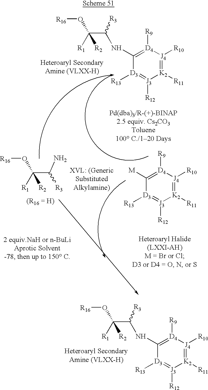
[K2]1([R11])=[J4]([R10])[D4]([R9])=C(NC(C([R1])(O[R16])[R2])[R3])[D3]([R13])=[J3]1[R12].[K2]1([R11])=[J4]([R10])[D4]([R9])=C([M])[D3]([R13])=[J3]1[R12].C(C([R1])(O[R16])[R2])(N)[R3].[K2]1([R11])=[J4]([R10])[D4]([R9])=C(NC(C([R1])(O[R16])[R2])[R3])[D3]([R13])=[J3]1[R12]
